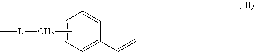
C1=C(C=C)C=CC=C1.CC[L]C
